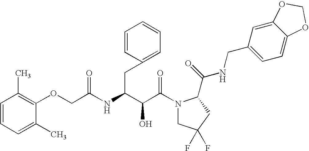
C(C(N1CC(F)(F)CC1C(NCC1=CC=C2C(=C1)OCO2)=O)=O)(O)C(CC1=CC=CC=C1)NC(=O)COC1=C(C)C=CC=C1C
